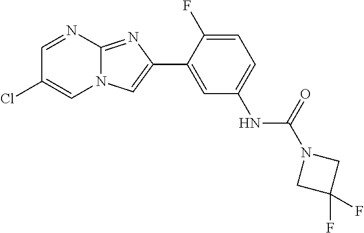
C1=NC2=NC(C3=CC(NC(N4CC(F)(F)C4)=O)=CC=C3F)=CN2C=C1Cl
